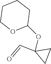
C1CCOC(OC2(C=O)CC2)C1
